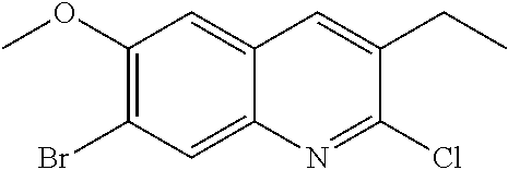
C1(OC)=C(Br)C=C2C(=C1)C=C(CC)C(Cl)=N2
